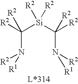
C(N([R2])[R1])([Si](C(N([R2])[R1])([R2])[R2])([R2])[R2])([R2])[R2]
